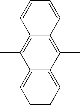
C1=C2C(=CC=C1)C(C)=C1C(=C2C)C=CC=C1
